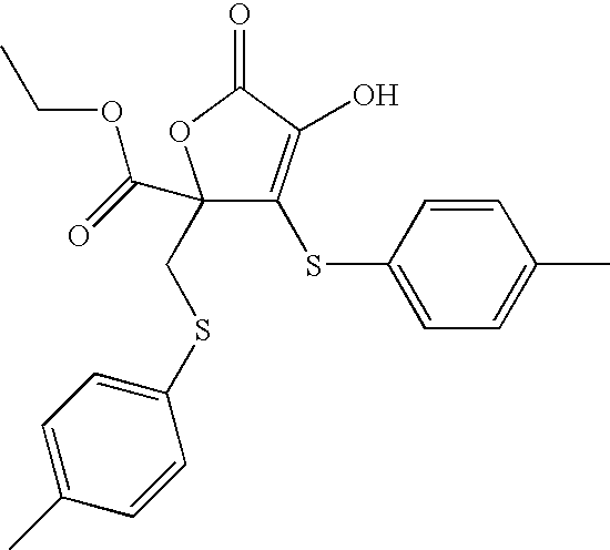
C1(CSC2=CC=C(C)C=C2)(C(=O)OCC)C(SC2=CC=C(C)C=C2)=C(O)C(=O)O1
